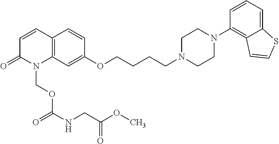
C12=C(C=CC(=O)N1COC(NCC(=O)OC)=O)C=CC(OCCCCN1CCN(C3=C4C(=CC=C3)SC=C4)CC1)=C2
